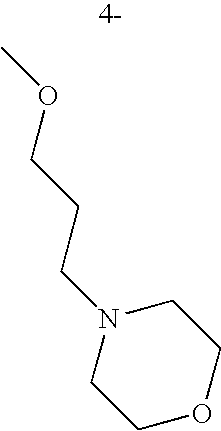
N1(CCCOC)CCOCC1
